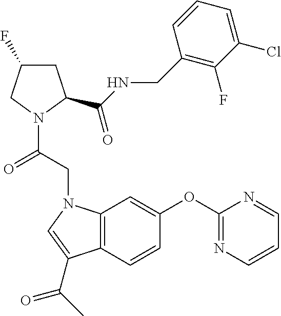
C12=C(C=CC(OC3=NC=CC=N3)=C1)C(C(C)=O)=CN2CC(N1C(C(NCC2=C(F)C(Cl)=CC=C2)=O)CC(F)C1)=O
